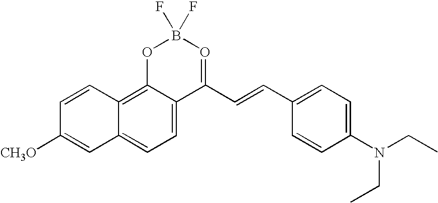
C1=CC2=C3C(=CC=C2C=C1[CH3O])C(C=CC1=CC=C(N(CC)CC)C=C1)=OB(F)(F)O3
